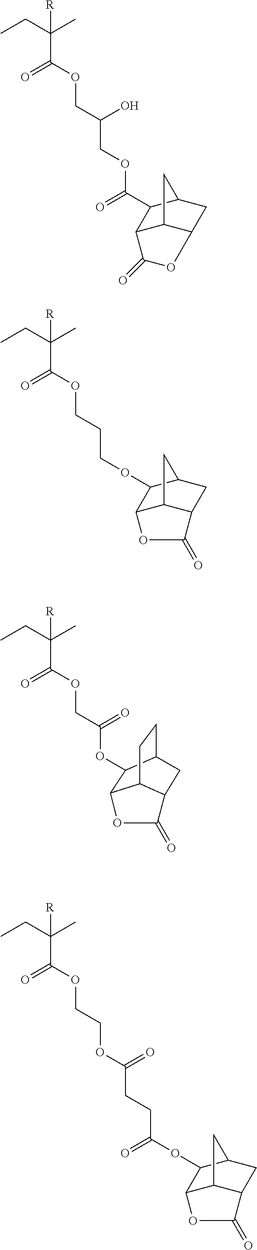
[R]C(CC)(C)C(OCC(O)COC(=O)C1C2C3C(CC1C3)OC2=O)=O.[R]C(CC)(C)C(OCCCOC1C2C3C(CC1C3)C(=O)O2)=O.[R]C(CC)(C)C(OCC(OC1C2C3CCC1CC3C(=O)O2)=O)=O.[R]C(CC)(C)C(OCCOC(CCC(OC1C2C3C(CC1C3)C(=O)O2)=O)=O)=O
